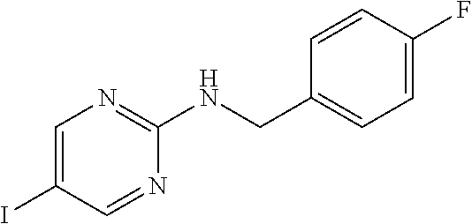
C1=C(I)C=NC(NCC2=CC=C(F)C=C2)=N1
